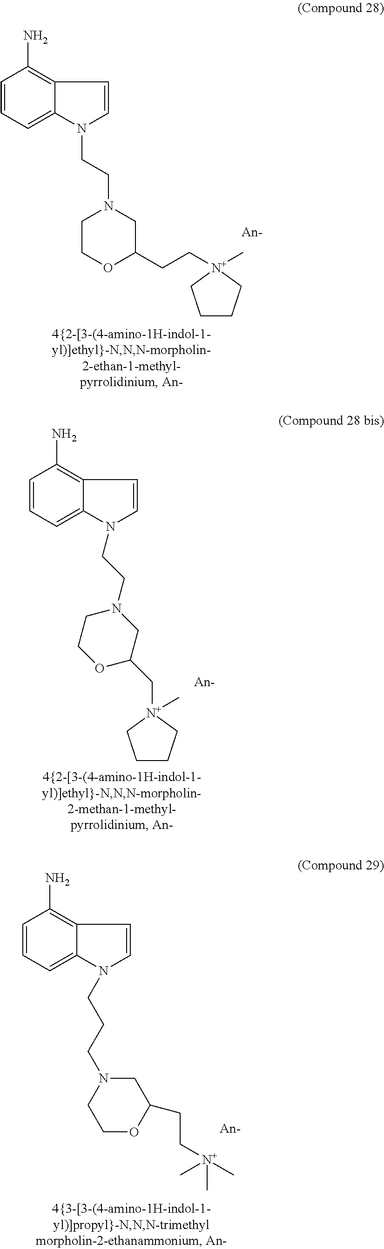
C12=C(N)C=CC=C1N(CCN1CCOC(CC[N+]3(C)CCCC3)C1)C=C2.C12=C(N)C=CC=C1N(CCN1CCOC(C[N+]3(C)CCCC3)C1)C=C2.C12=C(N)C=CC=C1N(CCCN1CCOC(CC[N+](C)(C)C)C1)C=C2
